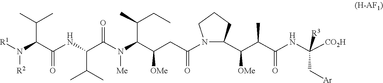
C(NC(C(C(C1N(C(CC(C(N(C(C(NC(C(N([R1])[R2])C(C)C)=O)C(C)C)=O)[Me])C(C)CC)[OMe])=O)CCC1)[OMe])C)=O)([CO2H])([R3])C[Ar]
